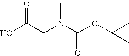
OC(CN(C(OC(C)(C)C)=O)C)=O
